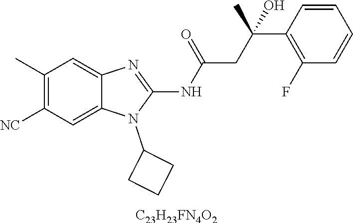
C1(C)=C([NC])C=C2C(=C1)N=C(NC(CC(C1=C(F)C=CC=C1)(C)O)=O)N2C1CCC1.[C23H23FN4O2]
